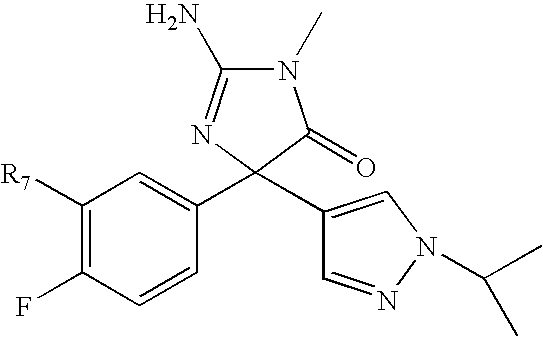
N1(C)C(N)=NC(C2=CC([R7])=C(F)C=C2)(C2=CN(C(C)C)N=C2)C1=O
